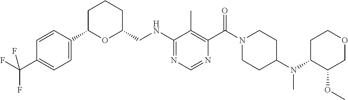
N(C1=NC=NC(C(N2CCC(N(C3C(OC)COCC3)C)CC2)=O)=C1C)CC1CCCC(C2=CC=C(C(F)(F)F)C=C2)O1
